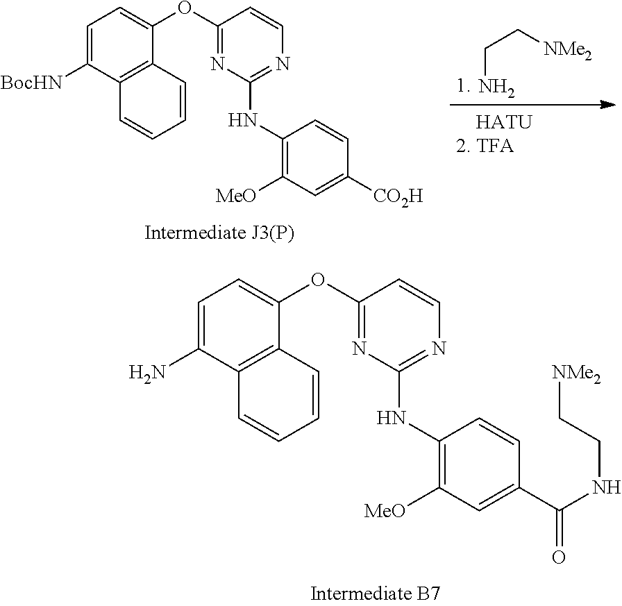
C1=C(N)C2=C(C(OC3=NC(NC4=C([MeO])C=C(C(NCC[NMe2])=O)C=C4)=NC=C3)=C1)C=CC=C2.NCC[NMe2].C1=C([BocHN])C2=C(C(OC3=NC(NC4=C([MeO])C=C([CO2H])C=C4)=NC=C3)=C1)C=CC=C2
